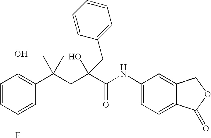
C1=CC(F)=CC(C(CC(C(NC2=CC=C3C(=C2)COC3=O)=O)(O)CC2=CC=CC=C2)(C)C)=C1O
